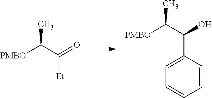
[PMBO]C(C([Et])=O)C.C1=CC=CC=C1C(C([PMBO])C)O
